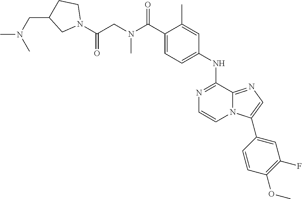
C(C1=CC=C(NC2=NC=CN3C2=NC=C3C2=CC(F)=C(OC)C=C2)C=C1C)(N(CC(N1CCC(CN(C)C)C1)=O)C)=O
